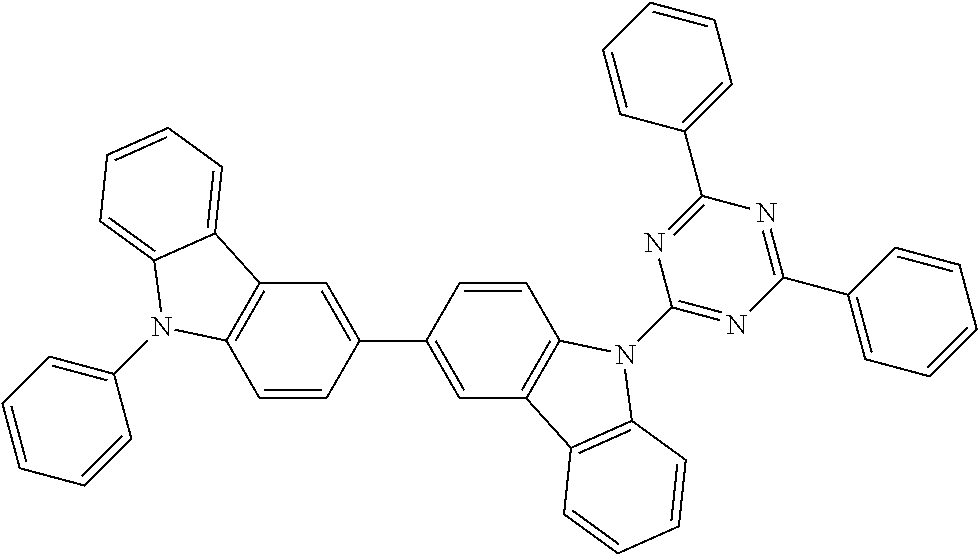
C1=CC(C2=CC3=C(C=C2)N(C2=NC(C4=CC=CC=C4)=NC(C4=CC=CC=C4)=N2)C2=C3C=CC=C2)=CC2=C1N(C1=CC=CC=C1)C1=CC=CC=C21
